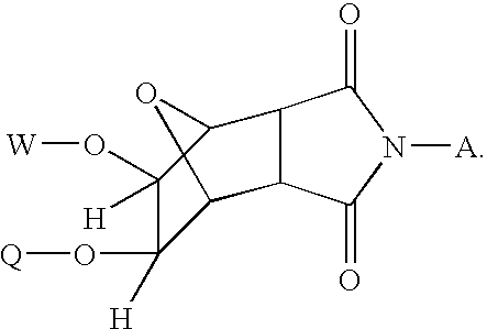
C1([H])(O[Q])C2C3C(C(C1(O[W])[H])O2)C(=O)N([A])C3=O
